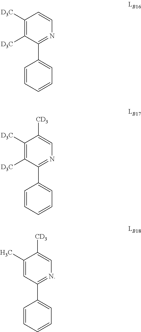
C1([D3C])=C([D3C])C(C2=CC=CC=C2)=NC=C1.C1([D3C])=C([D3C])C(C2=CC=CC=C2)=NC=C1[CD3].C1(C)=CC(C2=CC=CC=C2)=NC=C1[CD3]
